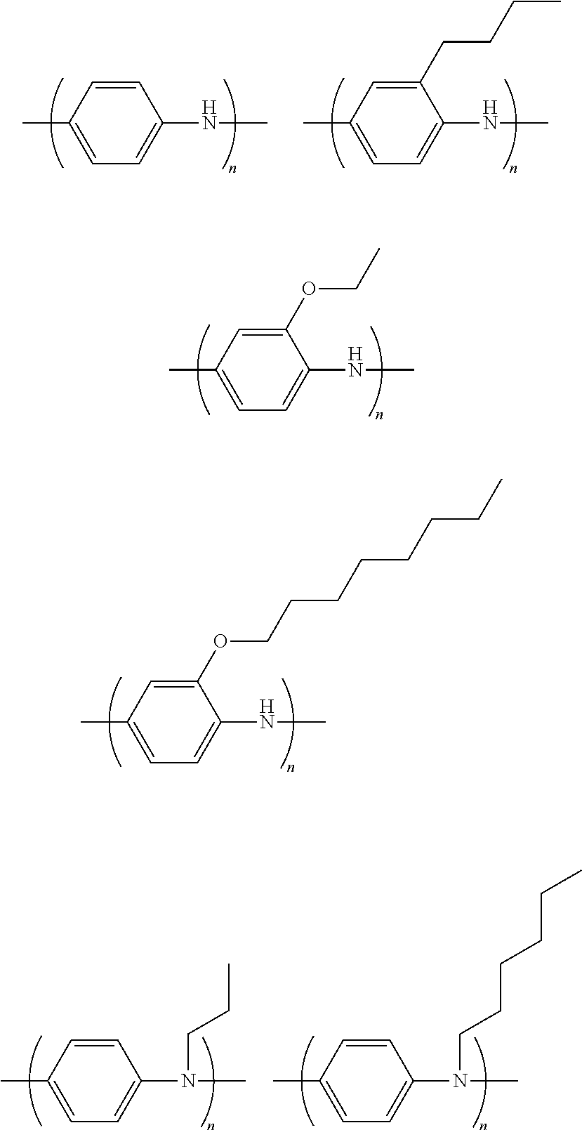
C1(OCC)=CC(C)=CC=C1NC.C1(OCCCCCCCC)=CC(C)=CC=C1NC.C1=CC(C)=CC=C1NC.C1(CCCC)=CC(C)=CC=C1NC.C1=CC(C)=CC=C1N(C)CCC.C1=CC(C)=CC=C1N(C)CCCCCC
